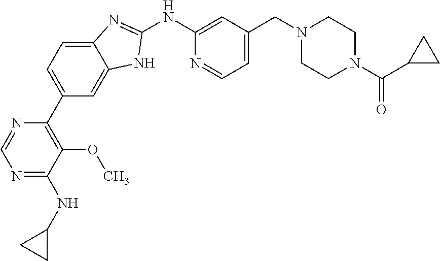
C1(C2=C(OC)C(NC3CC3)=NC=N2)=CC=C2C(=C1)NC(NC1=CC(CN3CCN(C(=O)C4CC4)CC3)=CC=N1)=N2
